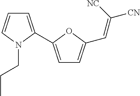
C1=C(C2=CC=C(C=C([CN])[NC])O2)N(CCC)C=C1
